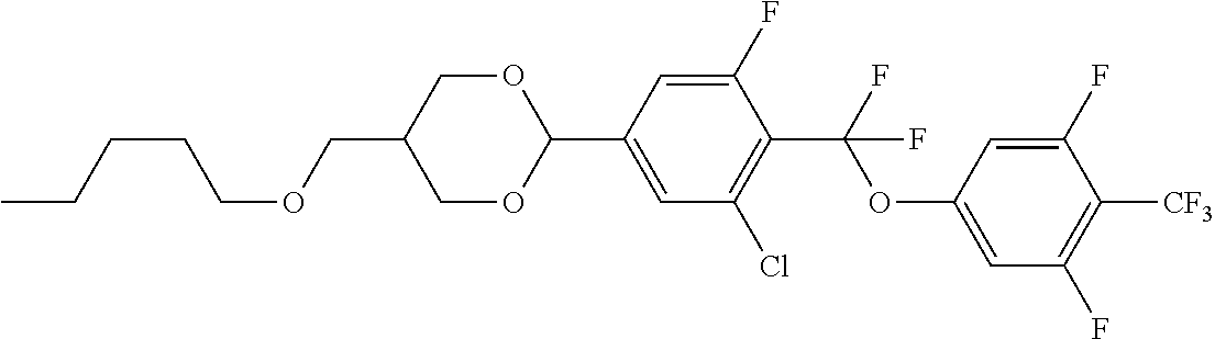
O(CC1COC(C2=CC(Cl)=C(C(OC3=CC(F)=C([CF3])C(F)=C3)(F)F)C(F)=C2)OC1)CCCCC
